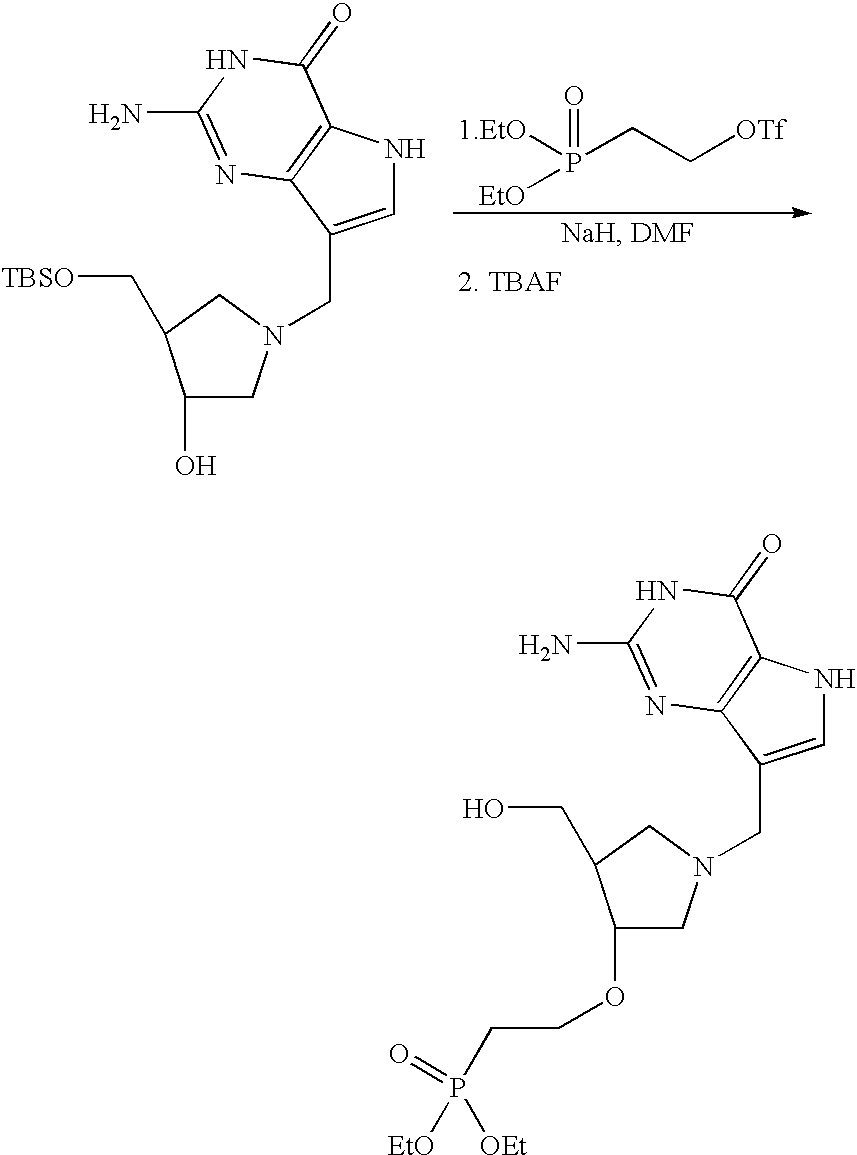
C1(OCCP([OEt])([EtO])=O)CN(CC2=CNC3=C2N=C(N)NC3=O)CC1CO.[1.EtO]P(=O)([EtO])CC[OTf].C1(O)CN(CC2=CNC3=C2N=C(N)NC3=O)CC1C[TBSO]
